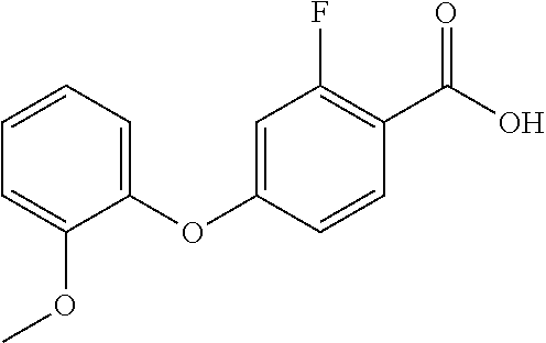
C1=CC=C(OC2=CC(F)=C(C(O)=O)C=C2)C(OC)=C1
